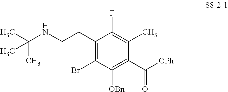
C1(CCNC(C)(C)C)=C(Br)C([OBn])=C(C([OPh])=O)C(C)=C1F
